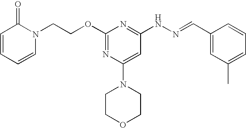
C(COC1=NC(N2CCOCC2)=CC(NN=CC2=CC(C)=CC=C2)=N1)N1C(=O)C=CC=C1
